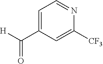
C(C1=CC=NC([CF3])=C1)([H])=O
